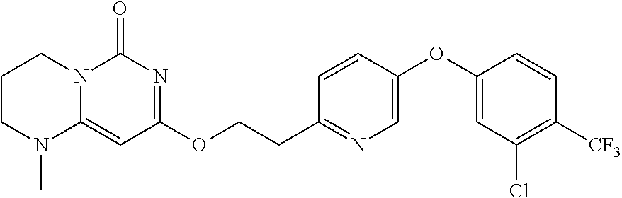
C1CN(C)C2=CC(OCCC3=NC=C(OC4=CC(Cl)=C([CF3])C=C4)C=C3)=NC(=O)N2C1
